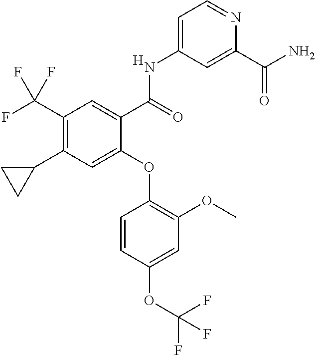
C1=C(OC(F)(F)F)C=CC(OC2=CC(C3CC3)=C(C(F)(F)F)C=C2C(=O)NC2=CC=NC(C(N)=O)=C2)=C1OC.[H]
